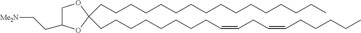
C(C1(CCCCCCCCCCCCCCCC)OC(CC[Me2N])CO1)CCCCCCCC=CCC=CCCCCC
